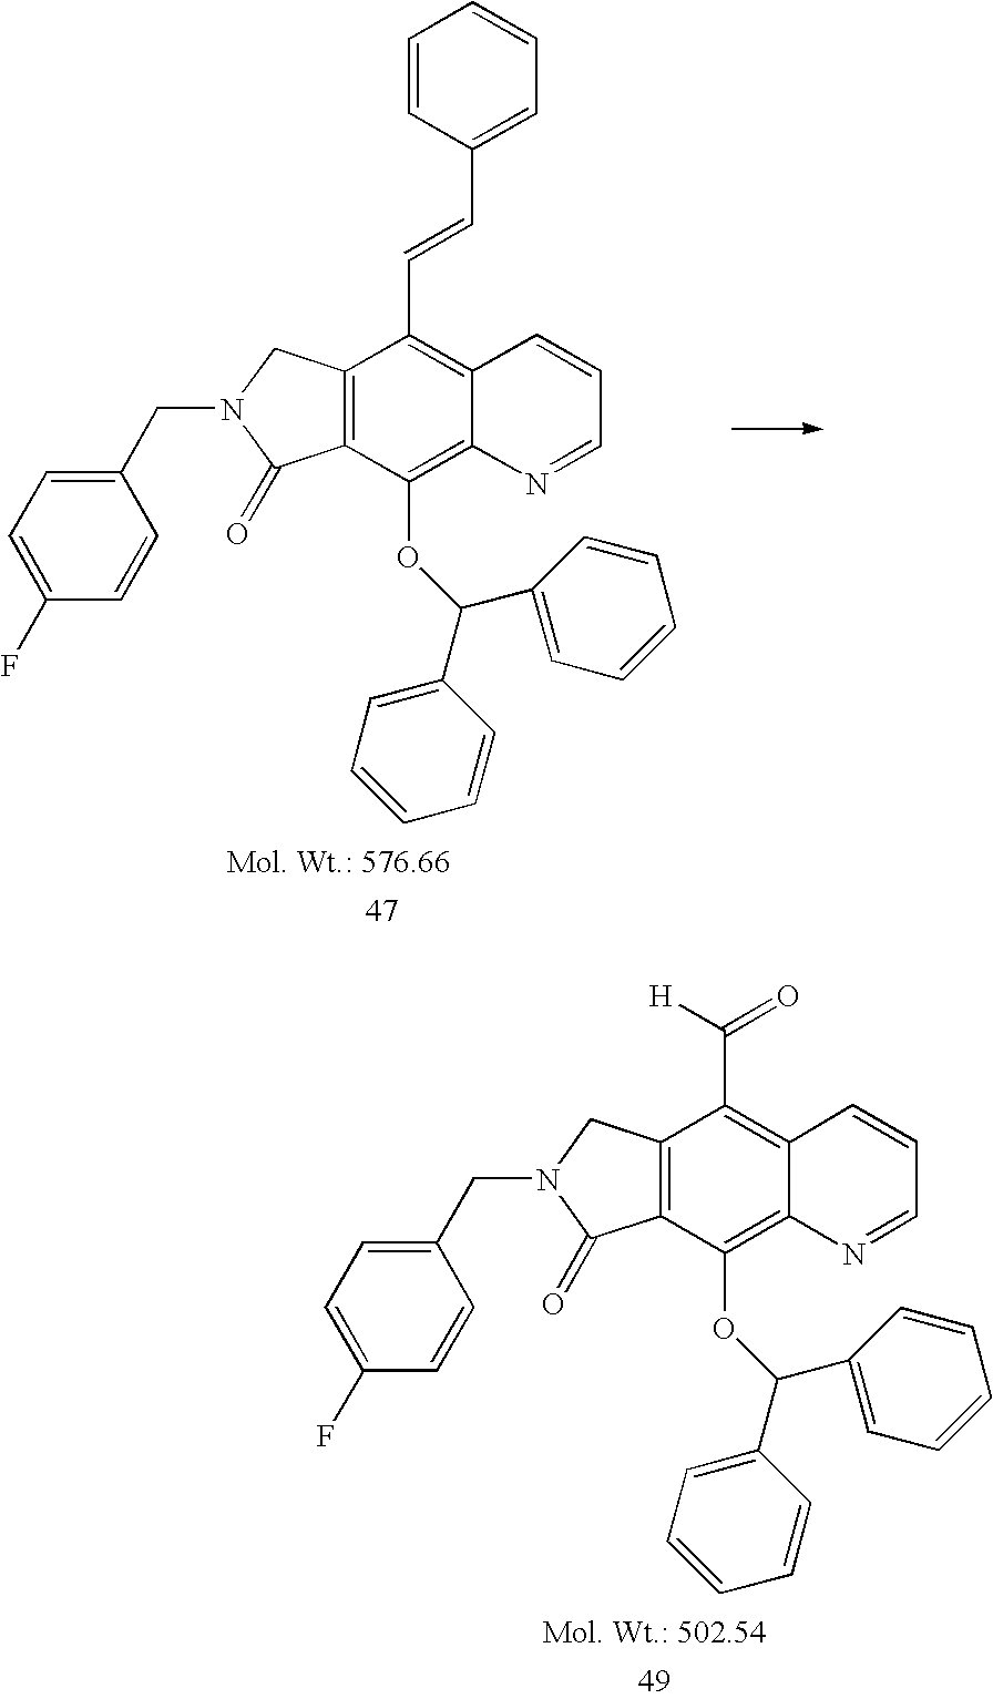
C12=C(C(OC(C3=CC=CC=C3)C3=CC=CC=C3)=C3C(=C1C=CC1=CC=CC=C1)C=CC=N3)C(=O)N(CC1=CC=C(F)C=C1)C2.C12=C(C(OC(C3=CC=CC=C3)C3=CC=CC=C3)=C3C(=C1C(=O)[H])C=CC=N3)C(=O)N(CC1=CC=C(F)C=C1)C2
